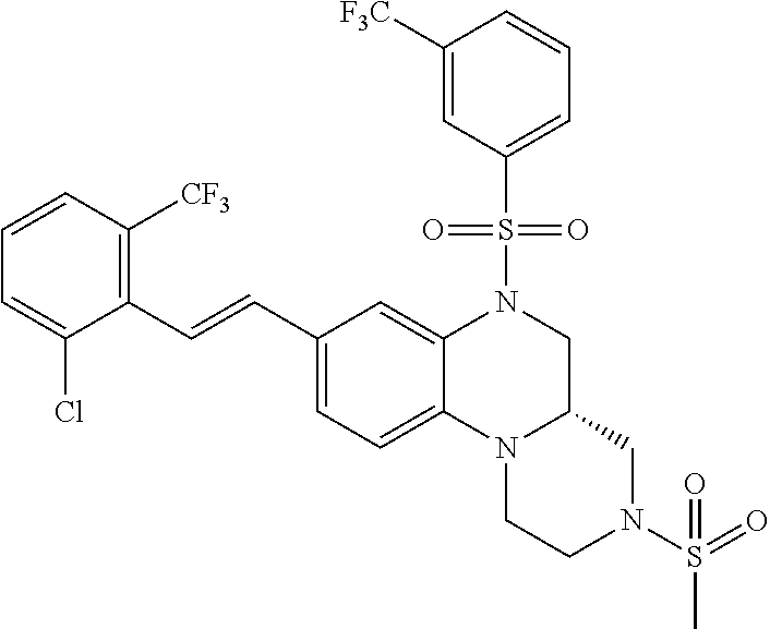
C1([F3C])=CC(S(N2CC3N(C4=CC=C(C=CC5=C([CF3])C=CC=C5Cl)C=C24)CCN(S(=O)(C)=O)C3)(=O)=O)=CC=C1
